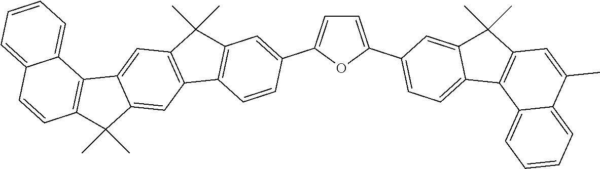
C1=C(C2=CC=C3C(=C2)C(C)(C)C2=C3C3=CC=CC=C3C(C)=C2)OC(C2=CC3=C(C=C2)C2=C(C3(C)C)C=C3C(=C2)C(C)(C)C2=C3C3=CC=CC=C3C=C2)=C1
